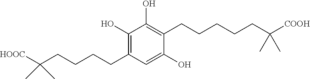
C1(CCCCC(C)(C)[HOOC])=C(O)C(O)=C(CCCCCC(C)(C)[COOH])C(O)=C1
